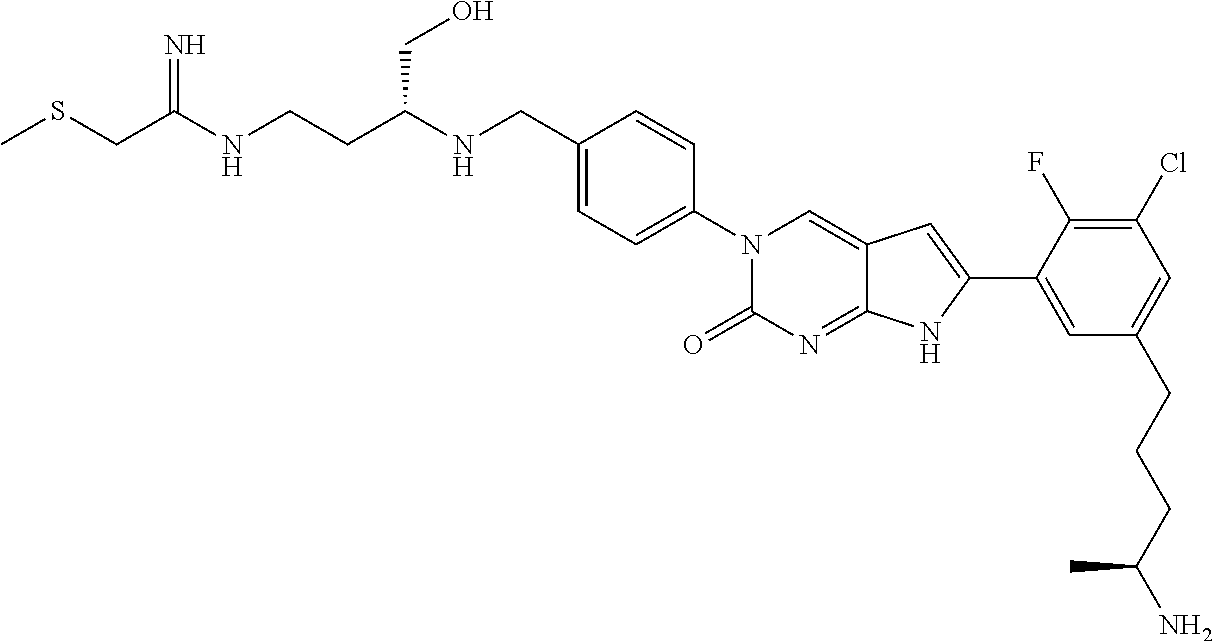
C(C(NCCC(NCC1=CC=C(N2C(=O)N=C3C(=C2)C=C(C2=CC(CCCC(N)C)=CC(Cl)=C2F)N3)C=C1)CO)=N)SC
